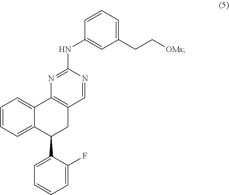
C1=CC=C2C(=C1)C1=C(CC2C2=CC=CC=C2F)C=NC(NC2=CC(CC[OMs])=CC=C2)=N1
